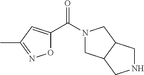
N1(C(C2=CC(C)=NO2)=O)CC2C(C1)CNC2
